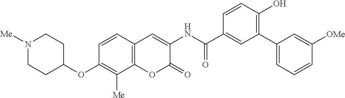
N1([Me])CCC(OC2=C([Me])C3=C(C=C2)C=C(NC(C2=CC(C4=CC=CC([OMe])=C4)=C(O)C=C2)=O)C(=O)O3)CC1
